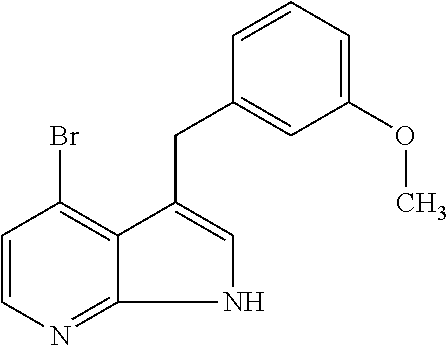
C1=CN=C2C(=C1Br)C(CC1=CC(OC)=CC=C1)=CN2
